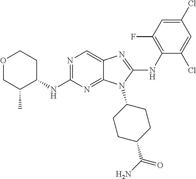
N1=C(NC2CCOCC2C)N=C2C(=C1)N=C(NC1=C(F)C=C(Cl)C=C1Cl)N2C1CCC(C(N)=O)CC1
